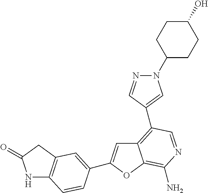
N1C2=C(CC1=O)C=C(C1=CC3=C(C4=CN(C5CCC(O)CC5)N=C4)C=NC(N)=C3O1)C=C2
